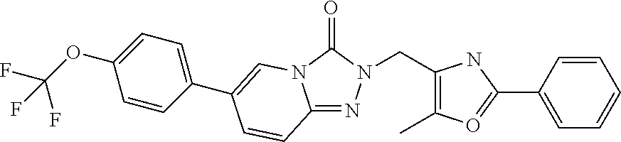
C1(OC(F)(F)F)=CC=C(C2=CN3C(=NN(CC4=C(C)O=C(C5=CC=CC=C5)N4)C3=O)C=C2)C=C1
